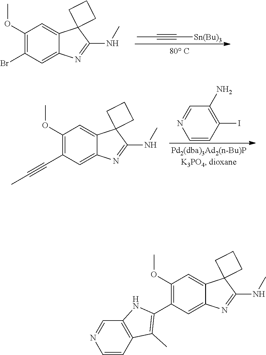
CC#C[Sn(Bu)3].C1(OC)=C(Br)C=C2C(=C1)C1(C(NC)=N2)CCC1.C1(N)=C(I)C=CN=C1.C1(OC)=C(C#CC)C=C2C(=C1)C1(C(NC)=N2)CCC1.C1(OC)=C(C2=C(C)C3=C(N2)C=NC=C3)C=C2C(=C1)C1(C(NC)=N2)CCC1
